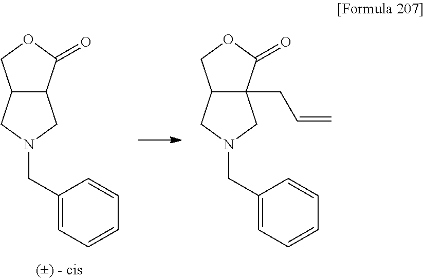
C12C(CN(CC3=CC=CC=C3)C1)COC2=O.C12(CC=C)C(CN(CC3=CC=CC=C3)C1)COC2=O
